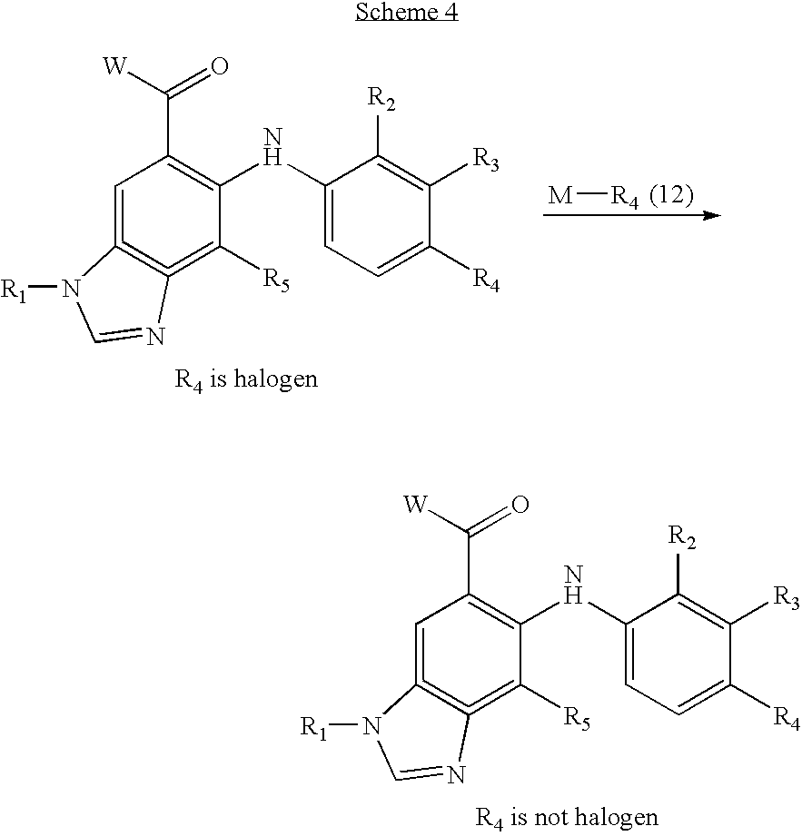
[M][R4].C1=C2=C(=C([R5])C(NC3=CC=C([R4])C([R3])=C3[R2])=C1C([W])=O)N=CN2[R1].C1=C2=C(=C([R5])C(NC3=CC=C([R4])C([R3])=C3[R2])=C1C([W])=O)N=CN2[R1]
